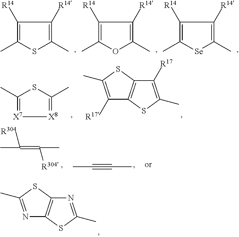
C1([R14])=C(C)SC(C)=C1[R14].C1([R14])=C(C)OC(C)=C1[R14].C1([R14])=C(C)[Se]C(C)=C1[R14].N1=C(C)SC2=C1SC(C)=N2.C1([R17])=C(C)SC2=C1SC(C)=C2[R17].[X7]1=C(C)SC(C)=[X8]1.CC(=C(C)[R304])[R304].CC#CC
